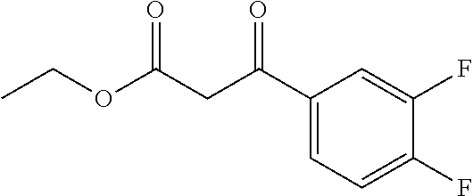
CCOC(CC(C1=CC=C(F)C(F)=C1)=O)=O
